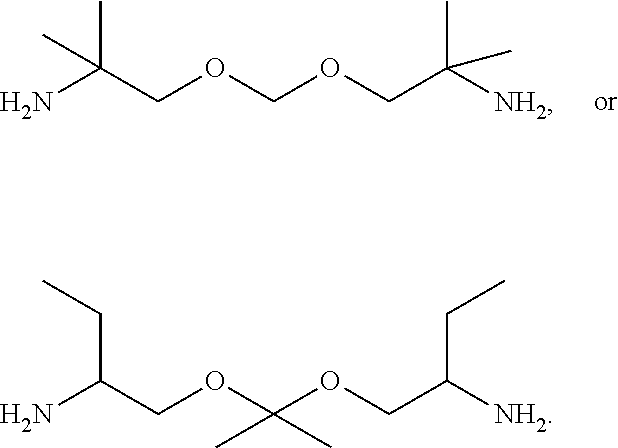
NC(COCOCC([NH2])(C)C)(C)C.NC(COC(OCC([NH2])CC)(C)C)CC
